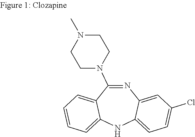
N1=C(N2CCN(C)CC2)C2=CC=CC=C2NC2=CC=C(Cl)C=C12
